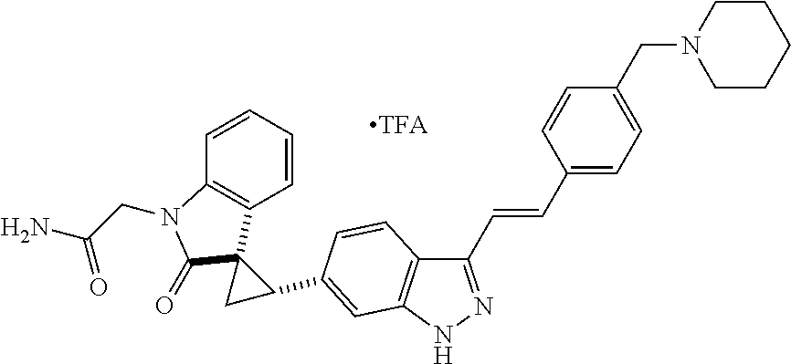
C1(C=CC2=CC=C(CN3CCCCC3)C=C2)=NNC2=C1C=CC(C1C3(C4=C(C=CC=C4)N(CC(N)=O)C3=O)C1)=C2
